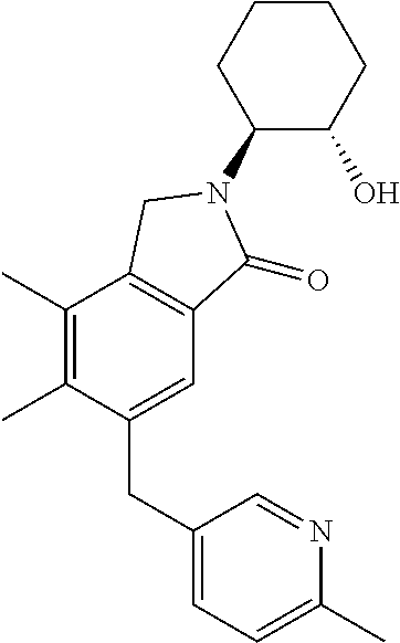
C1(CC2=CC=C(C)N=C2)=CC2=C(C(C)=C1C)CN(C1C(O)CCCC1)C2=O
